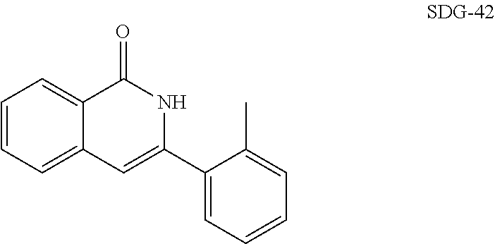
C1=CC=C2C(=C1)C(=O)NC(C1=CC=CC=C1C)=C2
